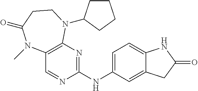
C1(NC2=CC=C3C(=C2)CC(=O)N3)=NC2=C(C=N1)N(C)C(=O)CCN2C1CCCC1
